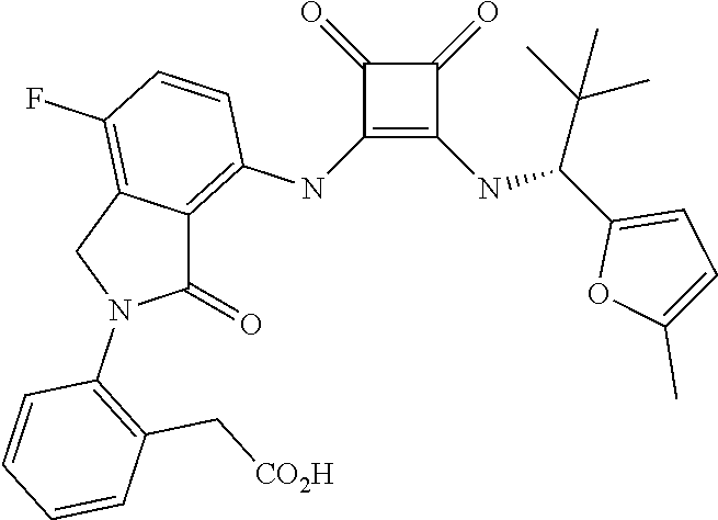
C1(NC2=C3C(=C(F)C=C2)CN(C2=C(C[CO2H])C=CC=C2)C3=O)=C(NC(C2=CC=C(C)O2)C(C)(C)C)C(=O)C1=O
